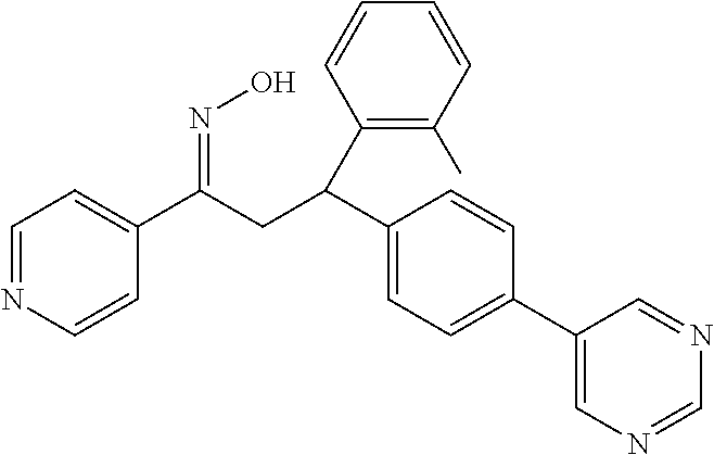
C1=NC=CC(C(CC(C2=CC=C(C3=CN=CN=C3)C=C2)C2=C(C)C=CC=C2)=NO)=C1
